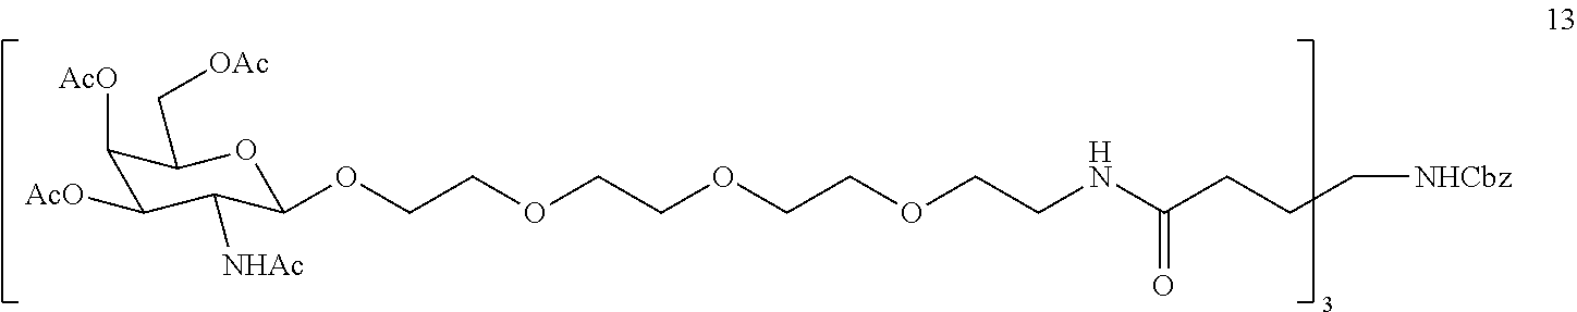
C1([AcO])C([AcO])C([NHAc])C(OCCOCCOCCOCCNC(CCC[NHCbz])=O)OC1C[OAc]
